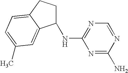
N1=C(N)N=CN=C1NC1CCC2=CC=C(C)C=C12
